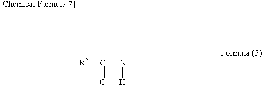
[R2]C(=O)N(C)[H]
